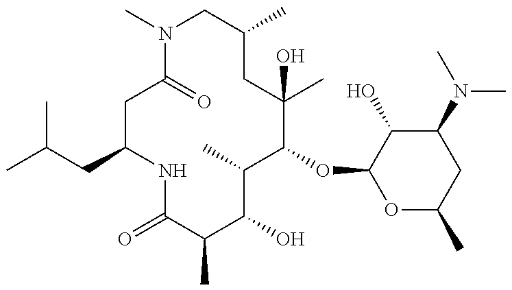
CC(CC1NC(=O)C(C)C(O)C(C)C(OC2OC(C)CC(N(C)C)C2O)C(C)(O)CC(C)CN(C)C(=O)C1)C
